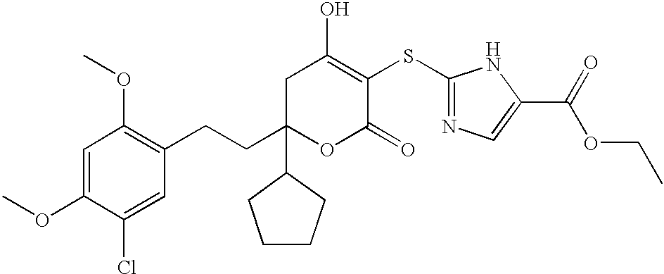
C1C(CCC2=C(OC)C=C(OC)C(Cl)=C2)(C2CCCC2)OC(=O)C(SC2=NC=C(C(=O)OCC)N2)=C1O
